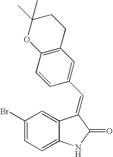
C1(Br)=CC=C2C(=C1)C(=CC1=CC3=C(C=C1)OC(C)(C)CC3)C(=O)N2
